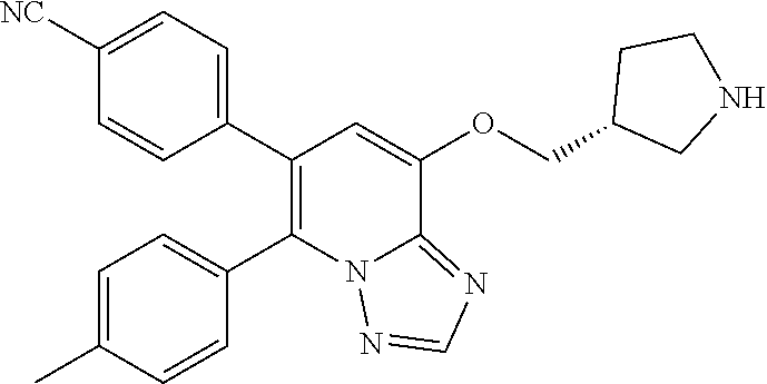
C1=C(C)C=CC(C2=C(C3=CC=C([NC])C=C3)C=C(OCC3CNCC3)C3=NC=NN23)=C1
